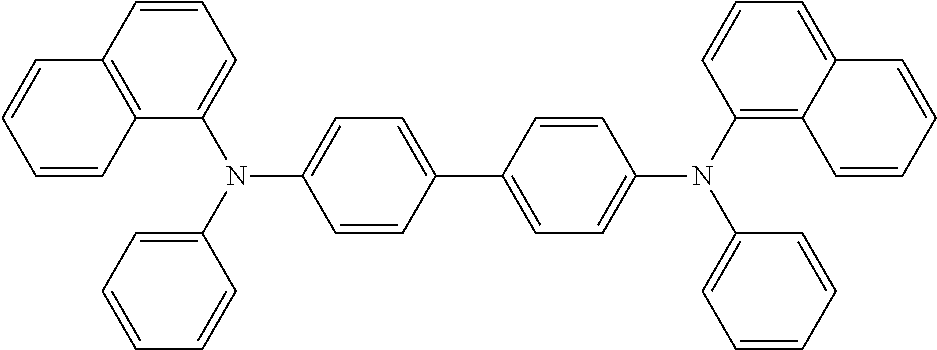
C1=CC=C(N(C2=CC=CC3=C2C=CC=C3)C2=CC=C(C3=CC=C(N(C4=CC=CC=C4)C4=C5C(=CC=C4)C=CC=C5)C=C3)C=C2)C=C1
